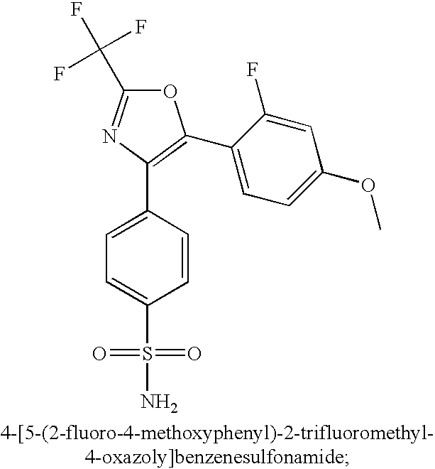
C1=CC(C2=C(C3=CC=C(OC)C=C3F)OC(C(F)(F)F)=N2)=CC=C1S(N)(=O)=O
